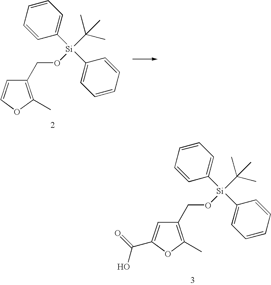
C1=CC=CC([Si](C2=CC=CC=C2)(C(C)(C)C)OCC2=C(C)OC=C2)=C1.C1=CC=CC([Si](C2=CC=CC=C2)(C(C)(C)C)OCC2=C(C)OC(C(=O)O)=C2)=C1
